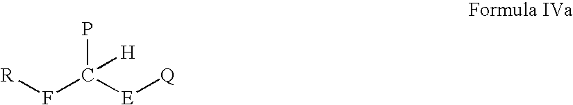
[R]FC(P)([E][Q])[H]
